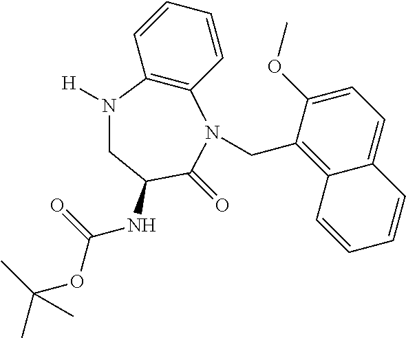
C1=CC=CC2=C1N(CC1=C3C(=CC=C1OC)C=CC=C3)C(=O)C(NC(=O)OC(C)(C)C)CN2[H]
